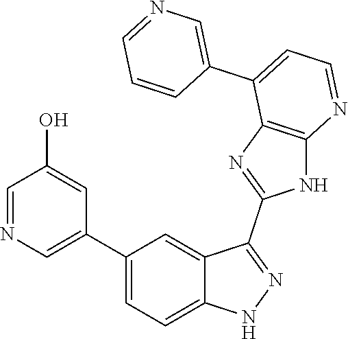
C1(C2=CC=C3C(=C2)C(C2=NC4=C(N2)N=CC=C4C2=CN=CC=C2)=NN3)=CN=CC(O)=C1
